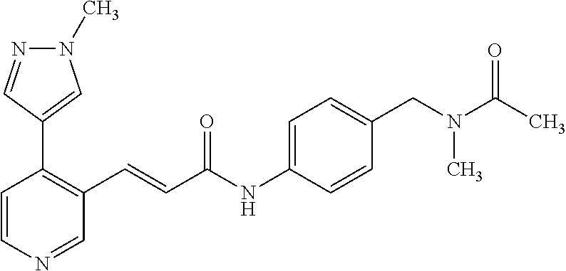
N1(C)N=CC(C2=C(C=CC(NC3=CC=C(CN(C(C)=O)C)C=C3)=O)C=NC=C2)=C1
